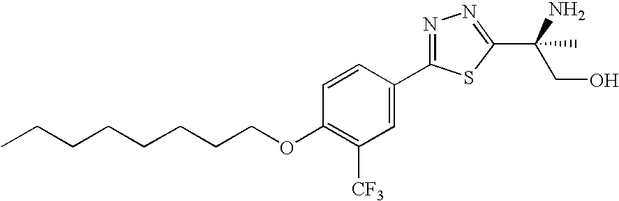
C1=CC(C2=NN=C(C(N)(C)CO)S2)=CC([CF3])=C1OCCCCCCCC
